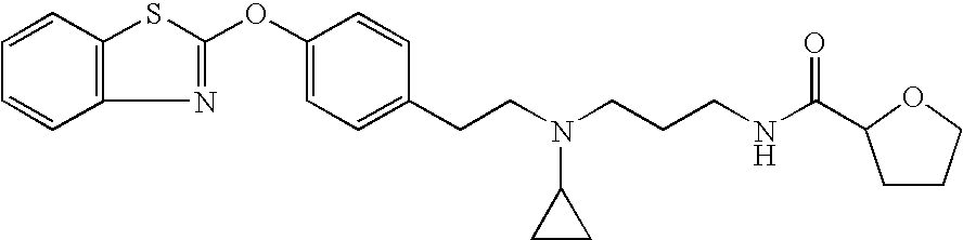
C12=C(C=CC=C1)SC(OC1=CC=C(CCN(CCCNC(=O)C3CCCO3)C3CC3)C=C1)=N2
